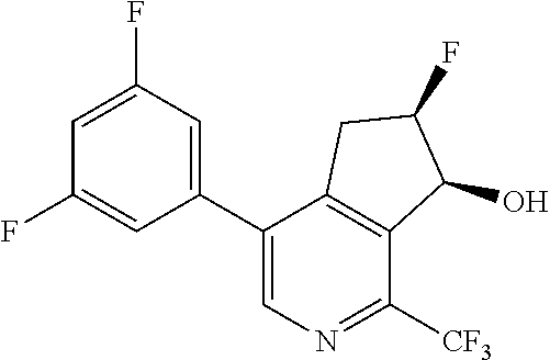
C1(C2=CN=C([CF3])C3=C2CC(F)C3O)=CC(F)=CC(F)=C1
